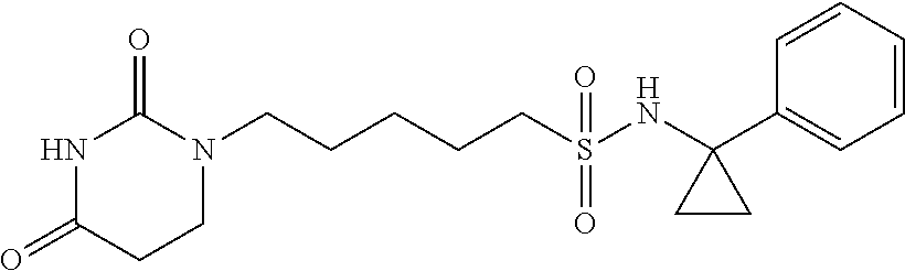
C(CCCS(NC1(C2=CC=CC=C2)CC1)(=O)=O)CN1C(=O)NC(=O)CC1
